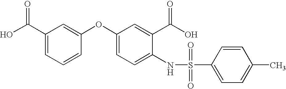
C1(C(O)=O)=CC=CC(OC2=CC=C(NS(=O)(=O)C3=CC=C(C)C=C3)C(C(=O)O)=C2)=C1
